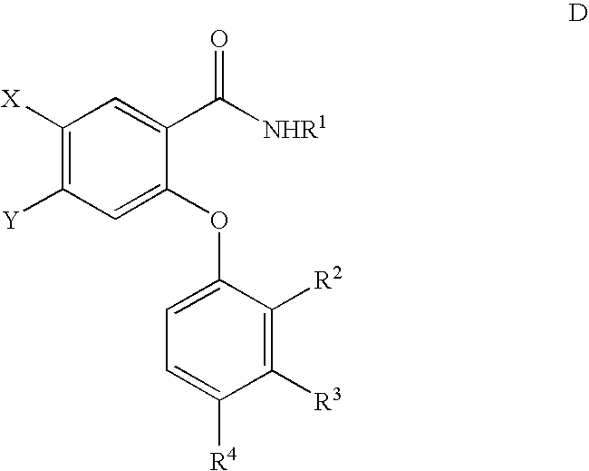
C1([X])=C([Y])C=C(OC2=CC=C([R4])C([R3])=C2[R2])C(C([NHR1])=O)=C1
